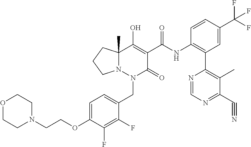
C1=C(OCCN2CCOCC2)C(F)=C(F)C(CN2C(=O)C(C(=O)NC3=C(C4=C(C)C(C#N)=NC=N4)C=C(C(F)(F)F)C=C3)=C(O)C3(C)N2CCC3)=C1
